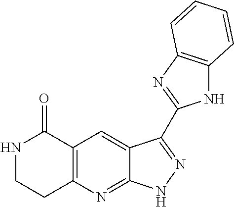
N1C(=O)C2=C(N=C3C(=C2)C(C2=NC4=C(N2)C=CC=C4)=NN3)CC1
